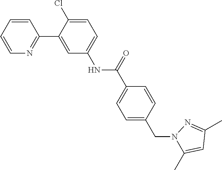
C1=CC=CN=C1C1=CC(NC(C2=CC=C(CN3N=C(C)C=C3C)C=C2)=O)=CC=C1Cl
